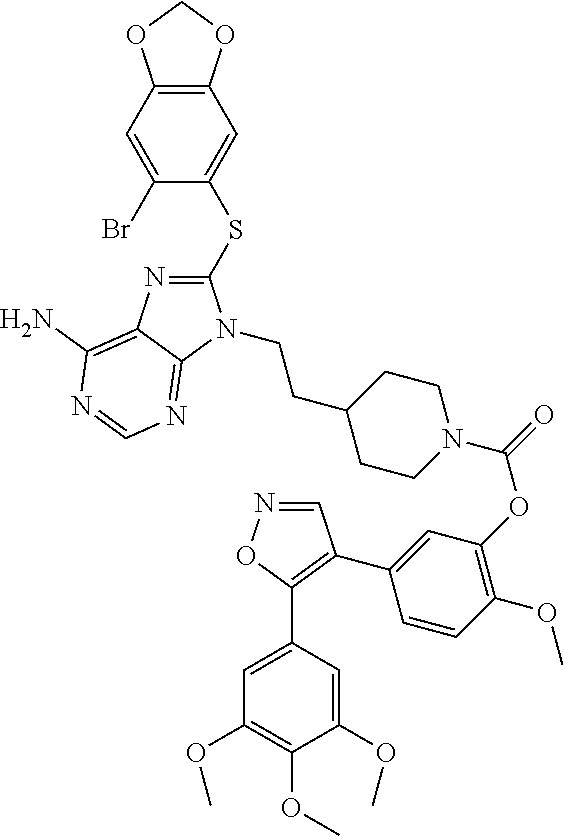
C12=C(C=C(Br)C(SC3=NC4=C(N)N=CN=C4N3CCC3CCN(C(OC4=C(OC)C=CC(C5=C(C6=CC(OC)=C(OC)C(OC)=C6)ON=C5)=C4)=O)CC3)=C1)OCO2
